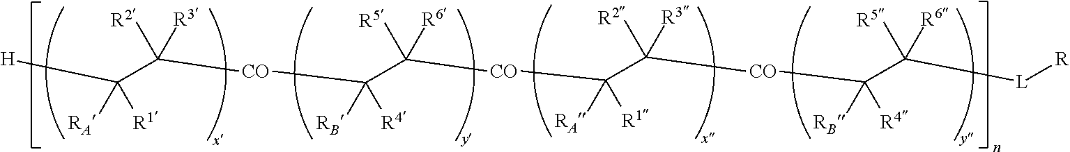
[H]C(C([R3])([R2])[CO]C(C([CO]C(C([R3])([R2])[CO]C(C([L][R])([R6])[R5])([RB])[R4])([RA])[R1])([R6])[R5])([RB])[R4])([RA])[R1]
